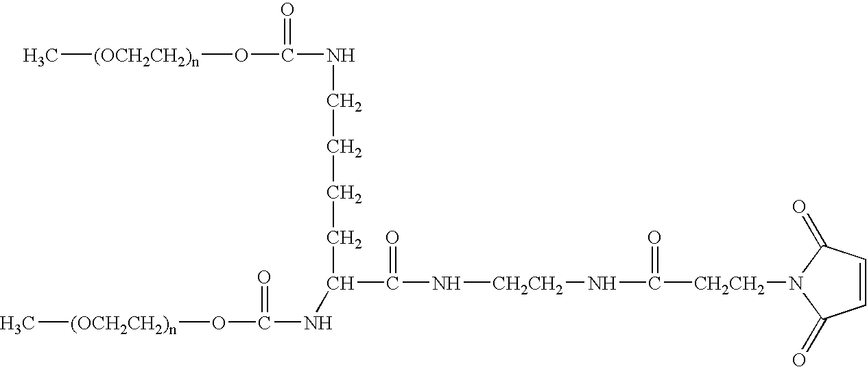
[(OCH2CH2)n](C)OC(NCCCCC(C(N[CH2CH2]NC([CH2CH2]N1C(=O)C=CC1=O)=O)=O)NC(=O)O[(OCH2CH2)n]C)=O
